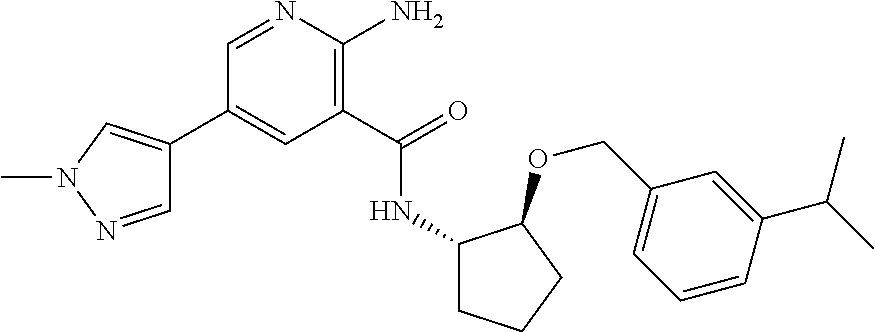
C1(C2=CN(C)N=C2)=CC(C(=O)NC2CCCC2OCC2=CC=CC(C(C)C)=C2)=C(N)N=C1
